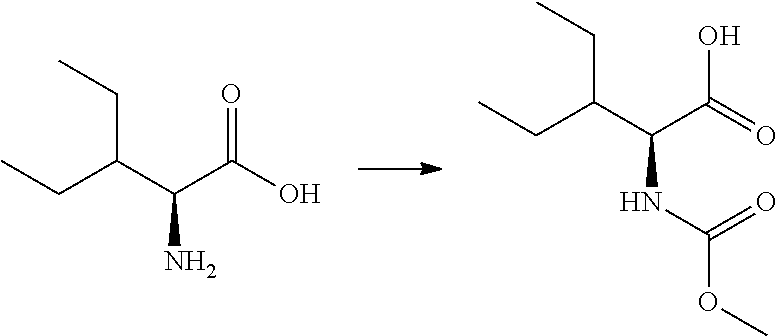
CCC(C(C(O)=O)N)CC.CCC(C(C(O)=O)NC(OC)=O)CC
